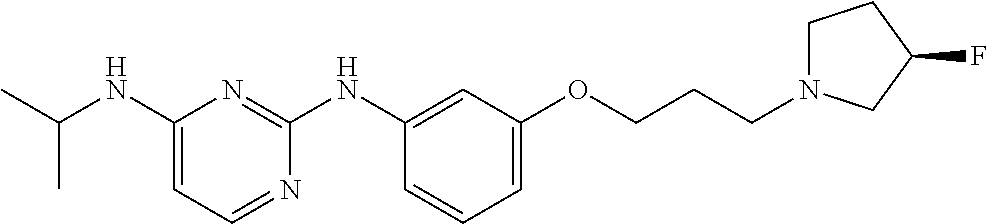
C1(NC(C)C)=CC=NC(NC2=CC(OCCCN3CCC(F)C3)=CC=C2)=N1
